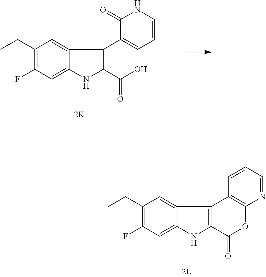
C1(CC)=C(F)C=C2C(=C1)C1=C(N2)C(=O)OC2=C1C=CC=N2.C1(CC)=C(F)C=C2C(=C1)C(C1=CC=CNC1=O)=C(C(=O)O)N2
